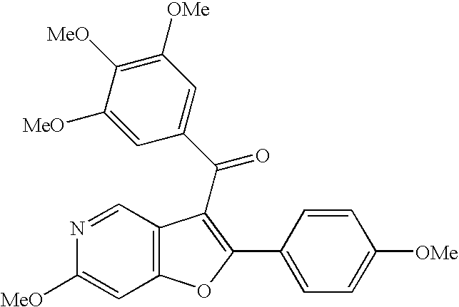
C12=C(C=NC([MeO])=C1)C(C(C1=CC([OMe])=C([MeO])C([MeO])=C1)=O)=C(C1=CC=C([OMe])C=C1)O2
